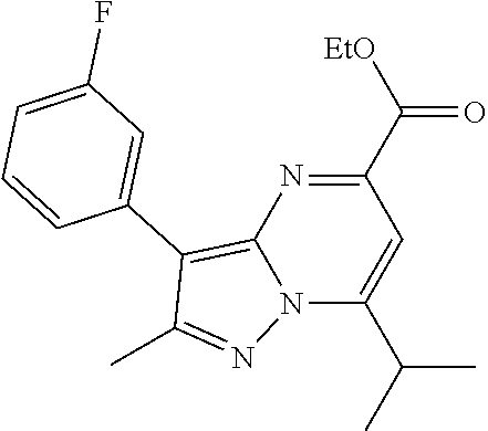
N12C(C(C)C)=CC(C([EtO])=O)=NC1=C(C1=CC(F)=CC=C1)C(C)=N2
